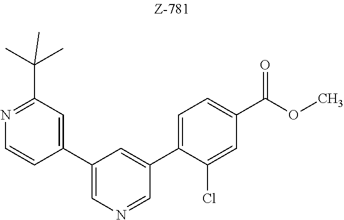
C1(C2=CN=CC(C3=CC=C(C(OC)=O)C=C3Cl)=C2)=CC(C(C)(C)C)=NC=C1
